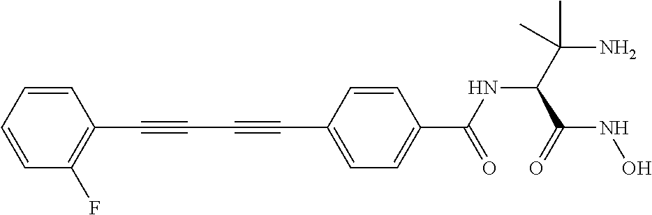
C1=CC=CC(F)=C1C#CC#CC1=CC=C(C(NC(C(N)(C)C)C(=O)NO)=O)C=C1
